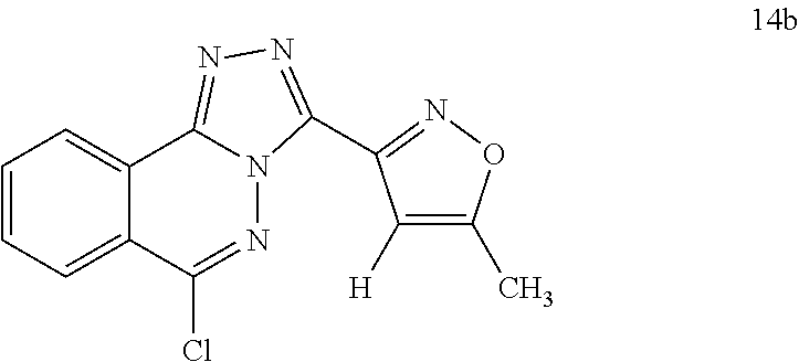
C12=CC=CC=C1C(Cl)=NN1C2=NN=C1C1=NOC(C)=C1[H]
